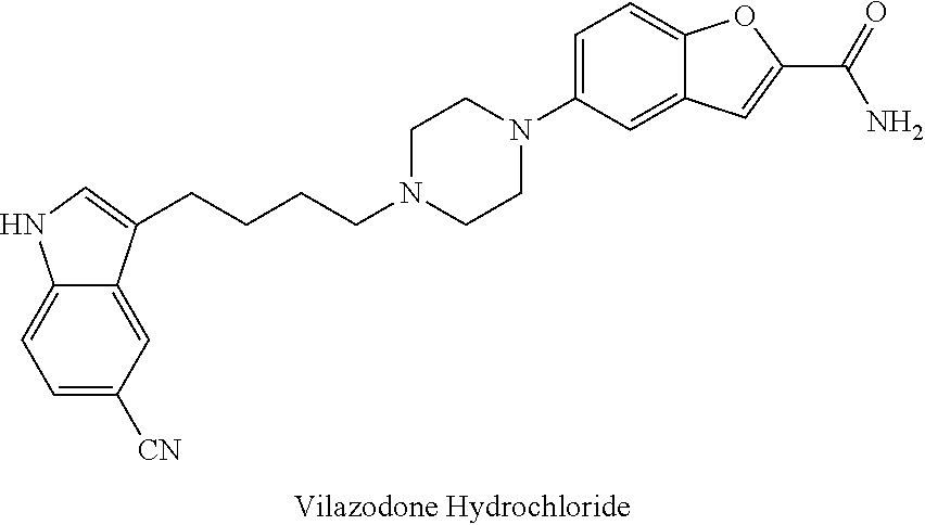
C1=C([CN])C=C2C(=C1)NC=C2CCCCN1CCN(C2=CC=C3C(=C2)C=C(C(=O)N)O3)CC1
